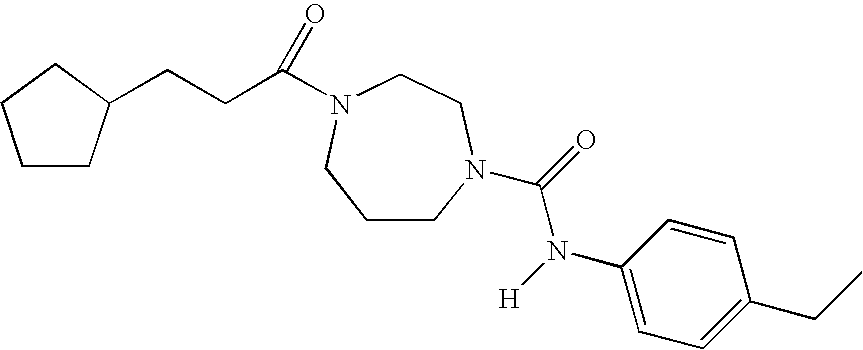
C1CN(C(=O)N([H])C2=CC=C(CC)C=C2)CCN(C(CCC2CCCC2)=O)C1
